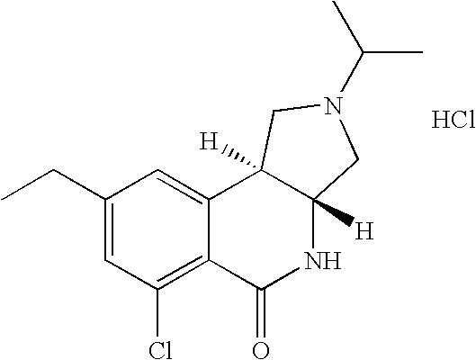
C1(CC)=CC(Cl)=C2C(=C1)C1([H])C([H])(NC2=O)CN(C(C)C)C1.Cl
